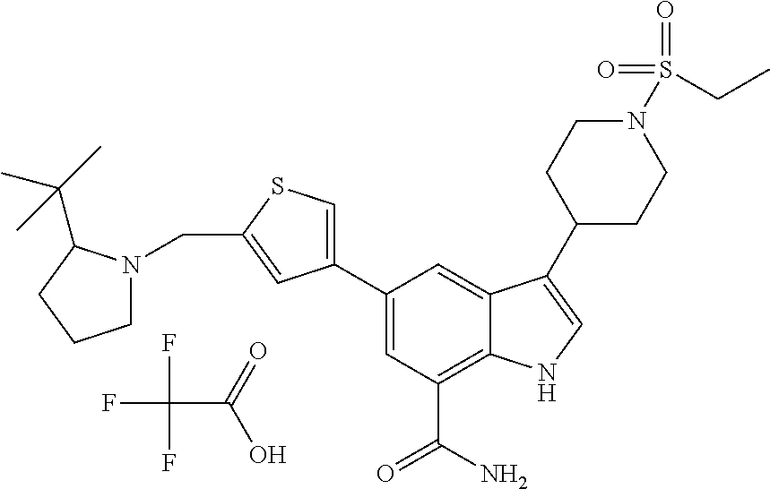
FC(F)(F)C(=O)O.C1=C(C2=CSC(CN3CCCC3C(C)(C)C)=C2)C=C2C(=C1C(N)=O)NC=C2C1CCN(S(=O)(=O)CC)CC1
